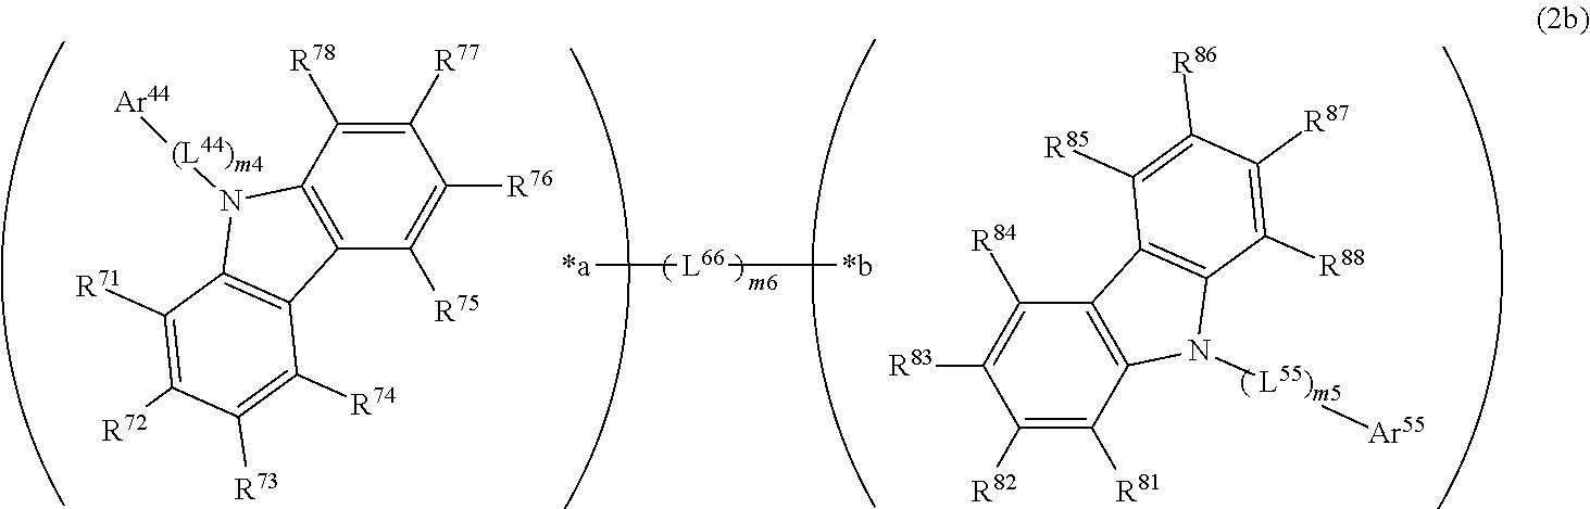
[*a][L66][*b].C12=C(C([R78])=C([R77])C([R76])=C1[R75])N([(L44)m4][Ar44])C1=C2C([R74])=C([R73])C([R72])=C1[R71].C12=C(C([R81])=C([R82])C([R83])=C1[R84])N([L55)m5][Ar55])C1=C2C([R85])=C([R86])C([R87])=C1[R88]
